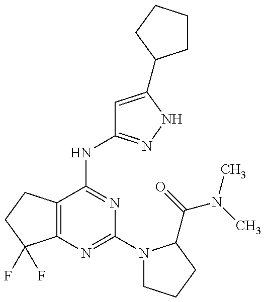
C12=C(C(NC3=NNC(C4CCCC4)=C3)=NC(N3CCCC3C(=O)N(C)C)=N1)CCC2(F)F
